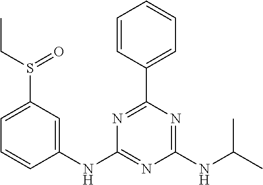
C1=C(S(=O)CC)C=C(NC2=NC(NC(C)C)=NC(C3=CC=CC=C3)=N2)C=C1
